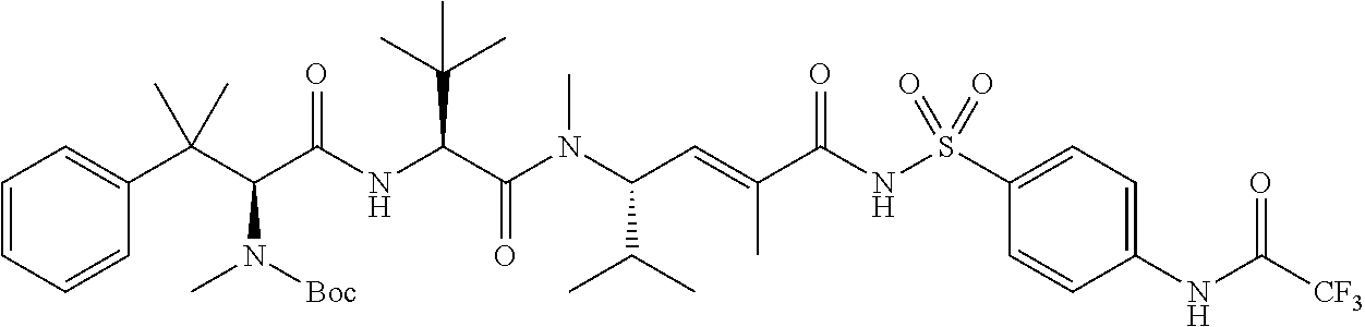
C1=CC=CC(C(C(C(NC(C(N(C(C=C(C(NS(C2=CC=C(NC([CF3])=O)C=C2)(=O)=O)=O)C)C(C)C)C)=O)C(C)(C)C)=O)N([Boc])C)(C)C)=C1
